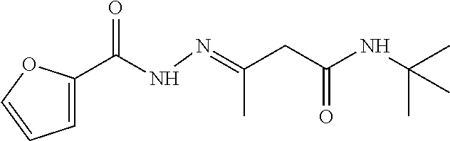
C1=C(C(NN=C(CC(NC(C)(C)C)=O)C)=O)OC=C1
